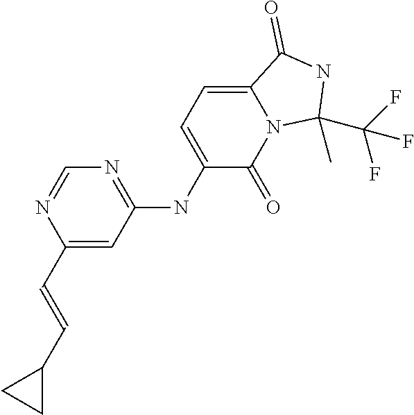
C1(C=CC2CC2)=CC(NC2=CC=C3N(C2=O)C(C)(C(F)(F)F)NC3=O)=NC=N1
